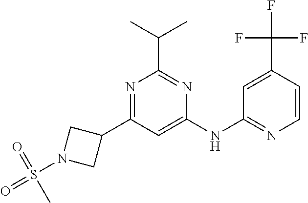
C1=C(NC2=NC=CC(C(F)(F)F)=C2)N=C(C(C)C)N=C1C1CN(S(=O)(C)=O)C1
